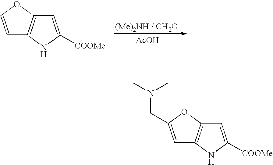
C1=COC2=C1NC([COOMe])=C2.[AcOH].C1=C(CN(C)C)OC2=C1NC([COOMe])=C2
